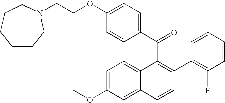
C(C1=C(C2=C(F)C=CC=C2)C=CC2=CC(OC)=CC=C12)(C1=CC=C(OCCN2CCCCCC2)C=C1)=O
